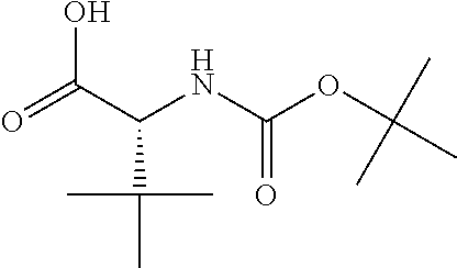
OC(C(NC(OC(C)(C)C)=O)C(C)(C)C)=O
